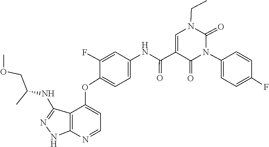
N1(CC)C=C(C(=O)NC2=CC=C(OC3=CC=NC4=C3C(NC(COC)C)=NN4)C(F)=C2)C(=O)N(C2=CC=C(F)C=C2)C1=O
